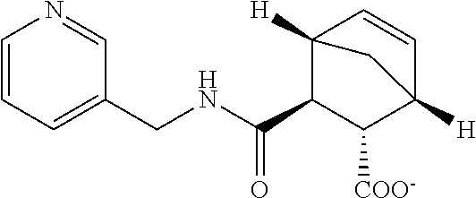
C1=CC=C(CNC(C2C3([H])C=CC([H])(C2[COO-])C3)=O)C=N1
